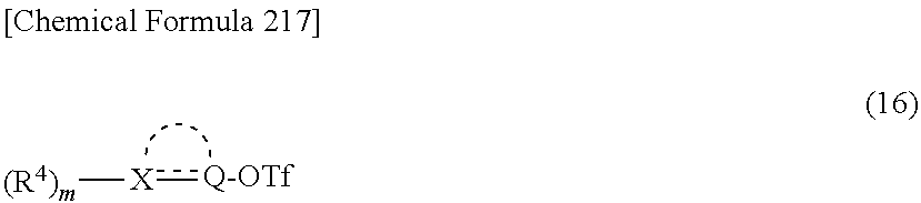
[(R4)m][X]:[Q-OTf]
